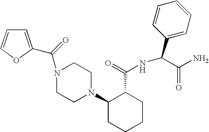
N1(C(=O)C2=CC=CO2)CCN(C2CCCCC2C(=O)NC(C2=CC=CC=C2)C(N)=O)CC1
